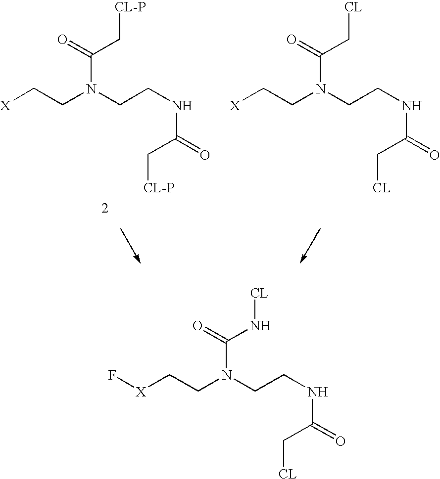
[X]CCN(CCNC(=O)C[CL-P])C(=O)C[CL-P].[X]CCN(CCNC(=O)C[CL])C(=O)C[CL].[X](CCN(CCNC(=O)C[CL])C(=O)N[CL])F
